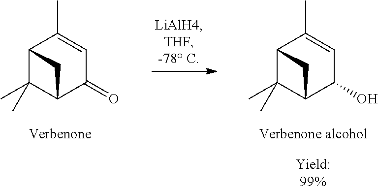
C12C(C)(C)C(C(=O)C=C1C)C2.C12C(C)(C)C(C(O)C=C1C)C2
